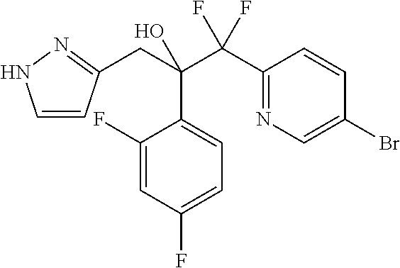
C1=CC(CC(C(C2=NC=C(Br)C=C2)(F)F)(O)C2=CC=C(F)C=C2F)=NN1
